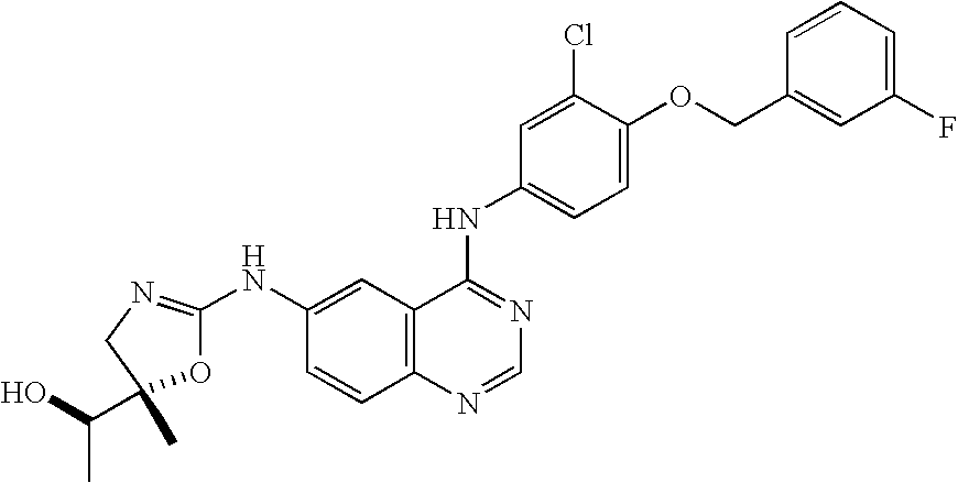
O1C(NC2=CC3=C(C=C2)N=CN=C3NC2=CC=C(OCC3=CC(F)=CC=C3)C(Cl)=C2)=NCC1(C)C(O)C
